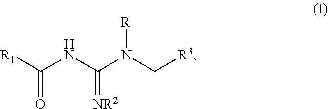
O=C([R1])NC(N(C[R3])[R])=[NR2]
